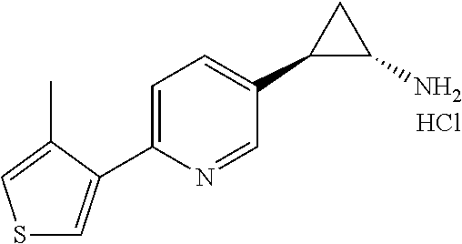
Cl.C1(C2=CSC=C2C)=CC=C(C2C(N)C2)C=N1
